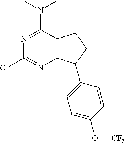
C12=C(C(N(C)C)=NC(Cl)=N1)CCC2C1=CC=C(O[CF3])C=C1
